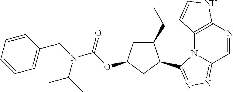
C12=C(N=CC3=NN=C(C4C(CC)CC(OC(N(CC5=CC=CC=C5)C(C)C)=O)C4)N13)NC=C2
